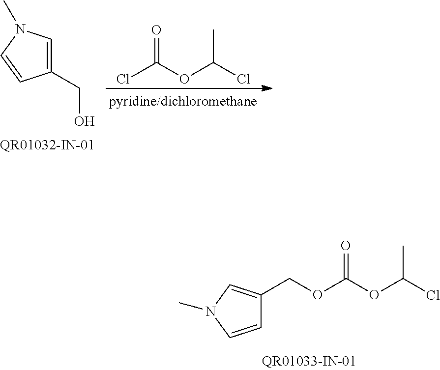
ClC(OC(Cl)C)=O.C1(CO)=CN(C)C=C1.C1=CN(C)C=C1COC(OC(Cl)C)=O
